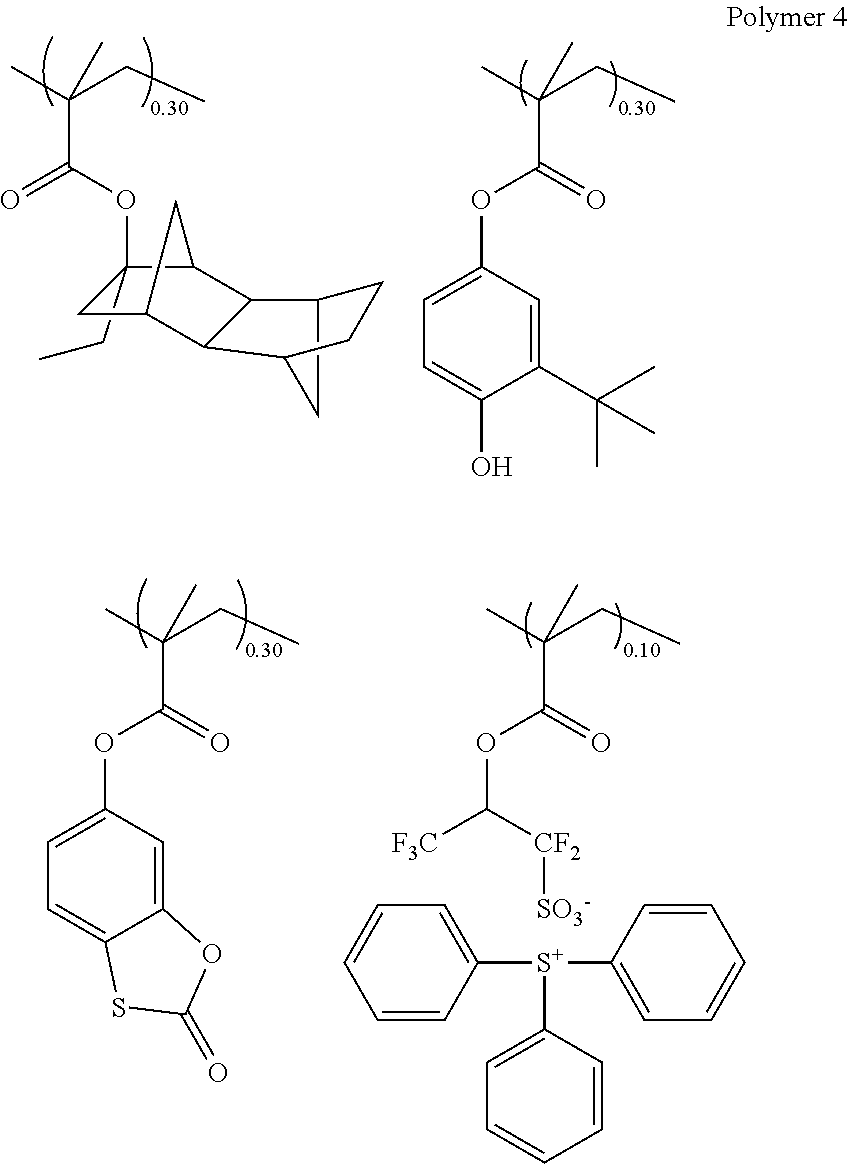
O=C(C(C)(CC)C)OC1=CC=C(O)C(C(C)(C)C)=C1.C12CC(C3C4CC(CC)(OC(C(C)(CC)C)=O)C(C4)C13)CC2.O=C(C(C)(CC)C)OC1=CC=C2C(=C1)OC(=O)S2.O=C(C(C)(CC)C)OC([F3C])[CF2][SO3-].C1([S+](C2=CC=CC=C2)C2=CC=CC=C2)=CC=CC=C1
